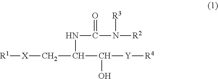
N([R2])(C(NC(C([Y][R4])O)C[X][R1])=O)[R3]
